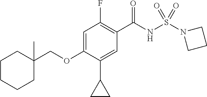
C1=C(OCC2(C)CCCCC2)C(C2CC2)=CC(C(NS(N2CCC2)(=O)=O)=O)=C1F
